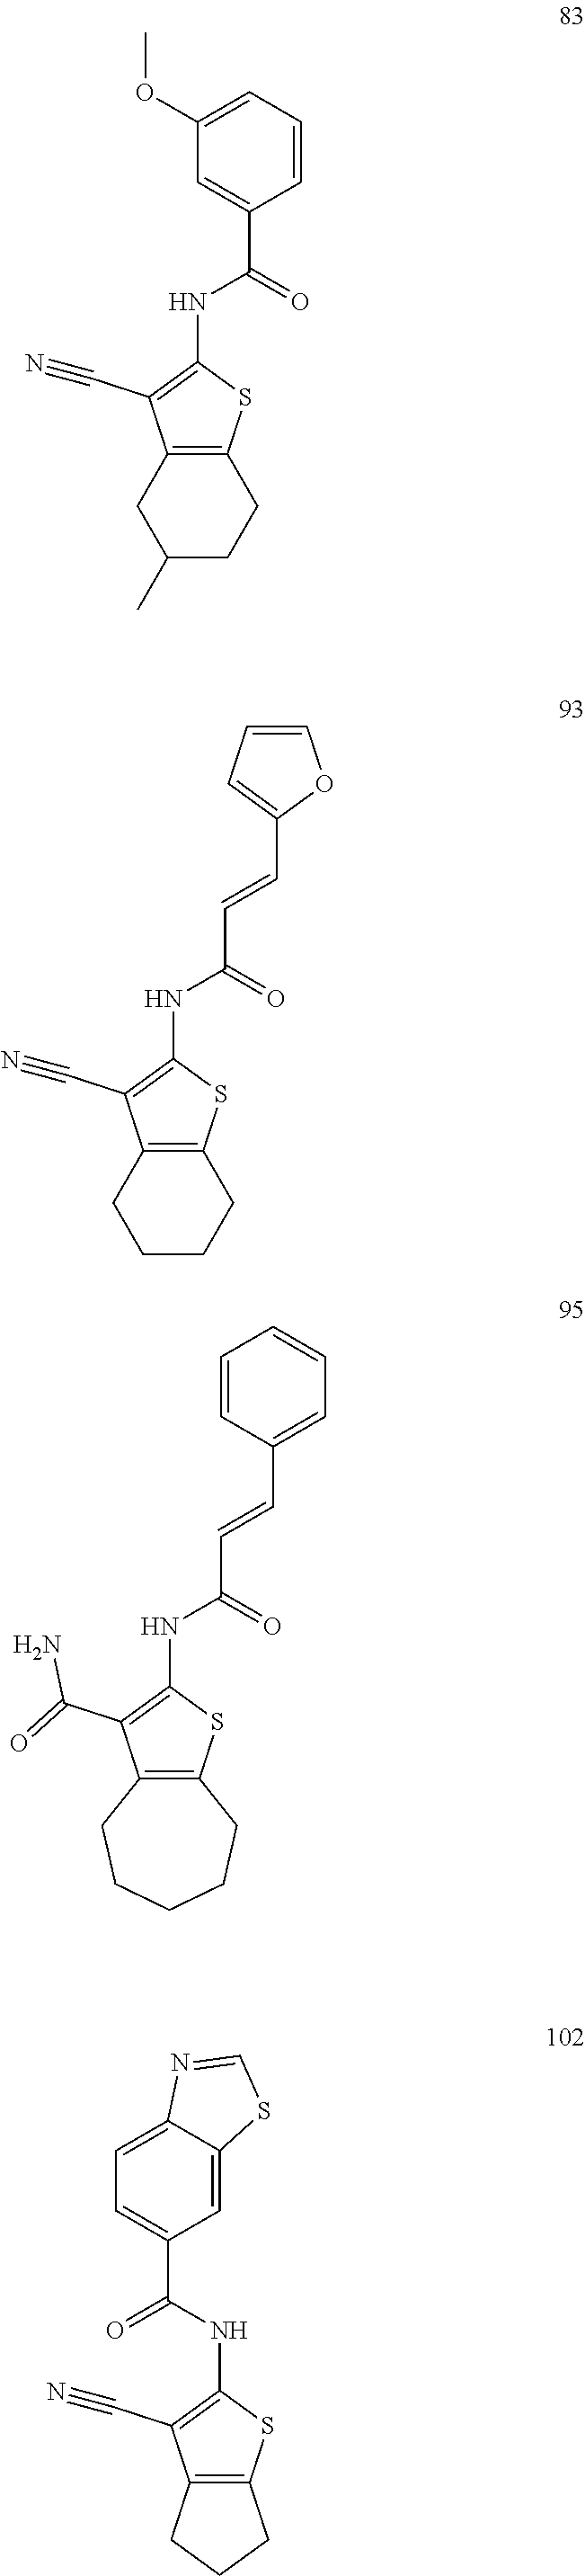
C1=CC=C(OC)C=C1C(=O)NC1=C(C#N)C2=C(S1)CCC(C)C2.C(C1=CC=CO1)=CC(=O)NC1=C(C#N)C2=C(S1)CCCC2.C(C1=CC=CC=C1)=CC(=O)NC1=C(C(=O)N)C2=C(S1)CCCCC2.C1=C2C(=CC=C1C(=O)NC1=C(C#N)C3=C(S1)CCC3)N=CS2
